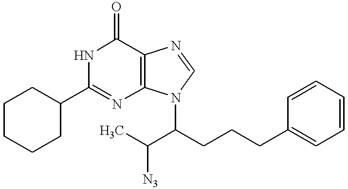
N1=C(C2CCCCC2)NC(=O)C2=C1N(C(C([N3])C)CCCC1=CC=CC=C1)C=N2
